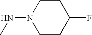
C1CN(NC)CCC1F
